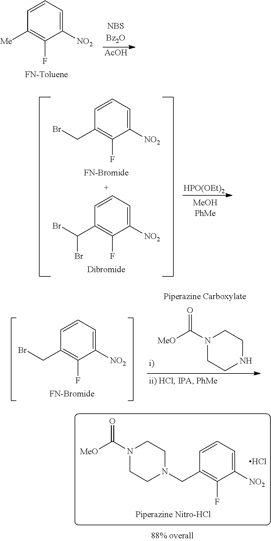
C1([NO2])=CC=CC([Me])=C1F.[AcOH].C1([NO2])=C[C+]=CC(C(Br)Br)=C1F.C1([NO2])=CC=CC(CBr)=C1F.[HPO(OEt)2].N1(C([MeO])=O)CCNCC1.C1([NO2])=CC=CC(CBr)=C1F.C1([NO2])=CC=CC(CN2CCN(C([MeO])=O)CC2)=C1F.Cl
